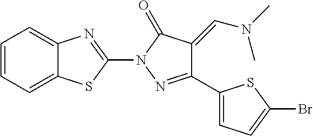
C1=CC=C2C(=C1)N=C(N1N=C(C3=CC=C(Br)S3)C(=CN(C)C)C1=O)S2
